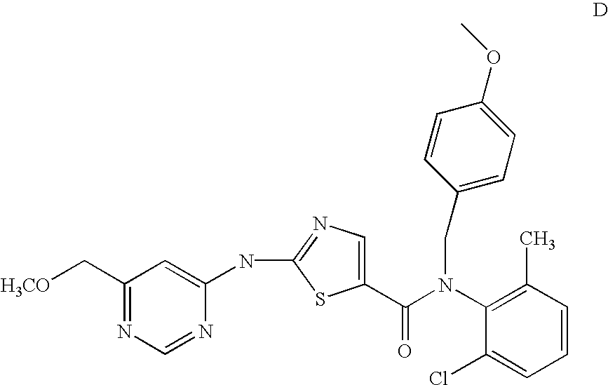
N(C1=NC=C(C(N(C2=C(C)C=CC=C2Cl)CC2=CC=C(OC)C=C2)=O)S1)C1=CC(C[H3CO])=NC=N1
